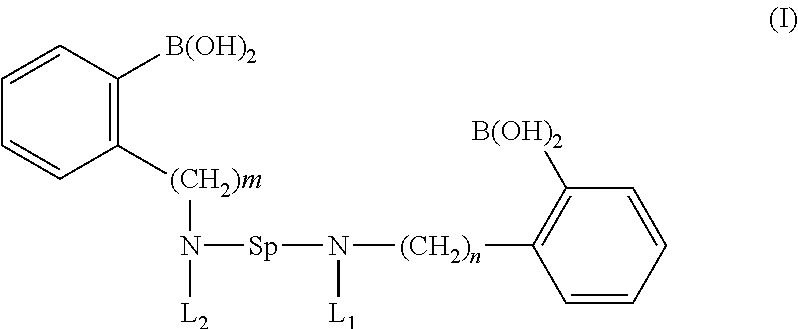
C1=CC([B(OH)2])=C([(CH2)m]N([L2])[Sp]N([L1])[(CH2)n]C2=C([B(OH)2])C=CC=C2)C=C1
